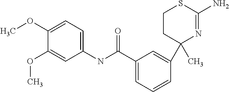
C1(NC(C2=CC=CC(C3(C)N=C(N)SCC3)=C2)=O)=CC=C(OC)C(OC)=C1
